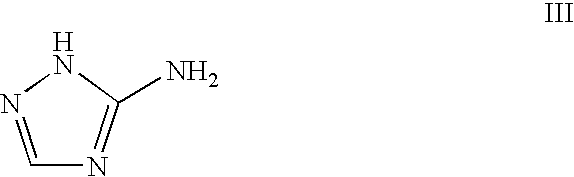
C1=NNC(N)=N1
